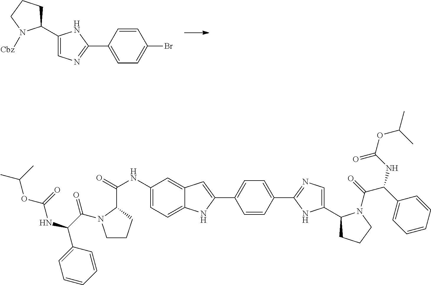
C1(C2=CN=C(C3=CC=C(Br)C=C3)N2)CCCN1[Cbz].C1(NC(=O)C2N(C(C(NC(OC(C)C)=O)C3=CC=CC=C3)=O)CCC2)=CC=C2C(=C1)C=C(C1=CC=C(C3=NC=C(C4CCCN4C(=O)C(C4=CC=CC=C4)NC(OC(C)C)=O)N3)C=C1)N2
